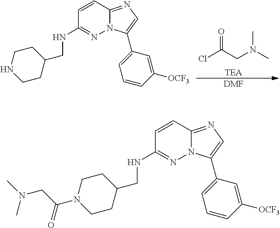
C(N(C)C)C(Cl)=O.[TEA].C1=CC2=NC=C(C3=CC=CC([OCF3])=C3)N2N=C1NCC1CCNCC1.[DMF].C1=CC2=NC=C(C3=CC=CC([OCF3])=C3)N2N=C1NCC1CCN(C(=O)CN(C)C)CC1
